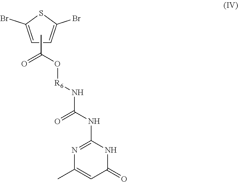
C1=C(Br)SC(Br)=C1.CC(O[R6]NC(NC1=NC(C)=CC(=O)N1)=O)=O
